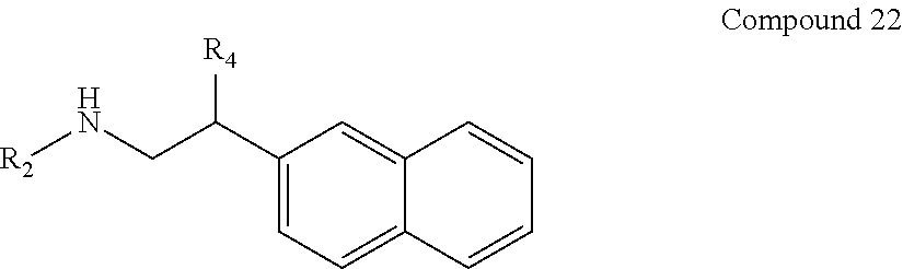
C12=CC(C(CN[R2])[R4])=CC=C1C=CC=C2
